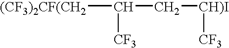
C([(CF3)2CF(CH2])(C[CH)I][CF3])[CF3]
